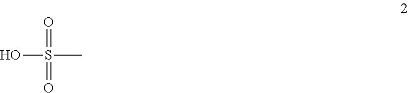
OS(C)(=O)=O
